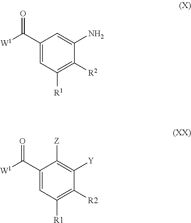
C1(C([W1])=O)=CC([R1])=C([R2])C(N)=C1.C1(C([W1])=O)=CC([R1])=C([R2])C([Y])=C1[Z]
